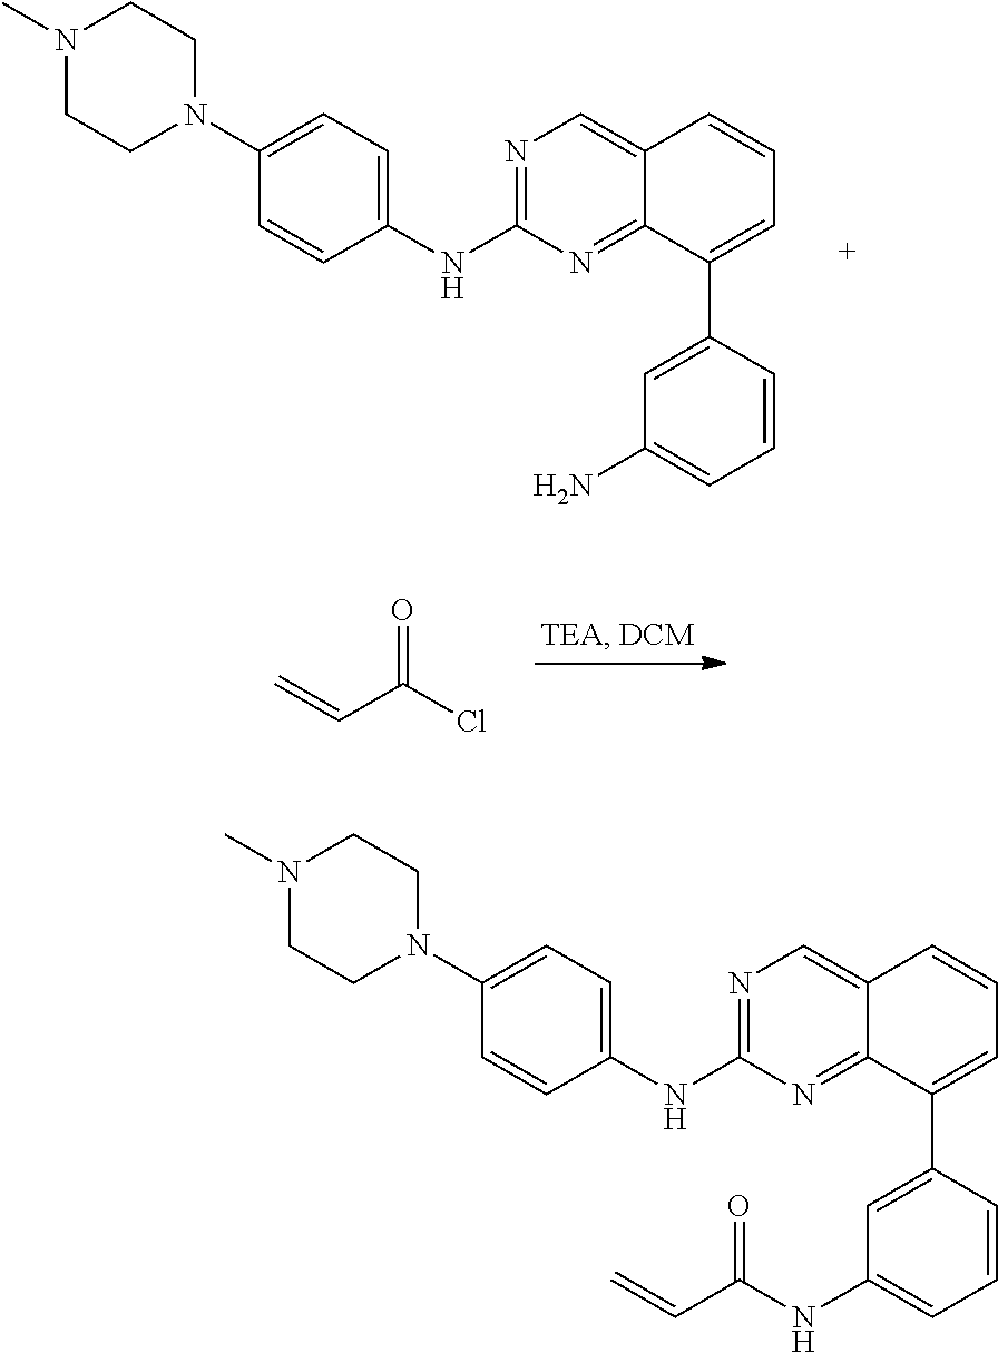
N1=C(NC2=CC=C(N3CCN(C)CC3)C=C2)N=C2C(=C1)C=CC=C2C1=CC(NC(C=C)=O)=CC=C1.N1=C(NC2=CC=C(N3CCN(C)CC3)C=C2)N=C2C(=C1)C=CC=C2C1=CC(N)=CC=C1.C=CC(Cl)=O
